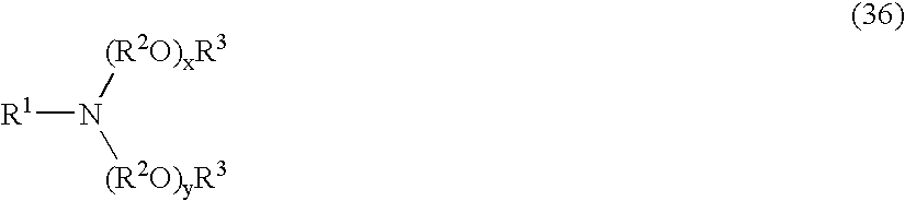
[R1]N([(R2O)yR3])[(R2O)xR3]
